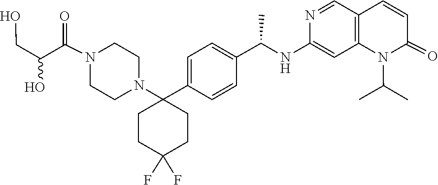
C(C(O)C(=O)N1CCN(C2(C3=CC=C(C(NC4=CC5=C(C=N4)C=CC(=O)N5C(C)C)C)C=C3)CCC(F)(F)CC2)CC1)O
